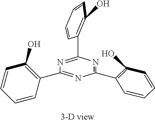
C1=CC(C2=NC(C3=C(O)C=CC=C3)=NC(C3=C(O)C=CC=C3)=N2)=C(O)C=C1
